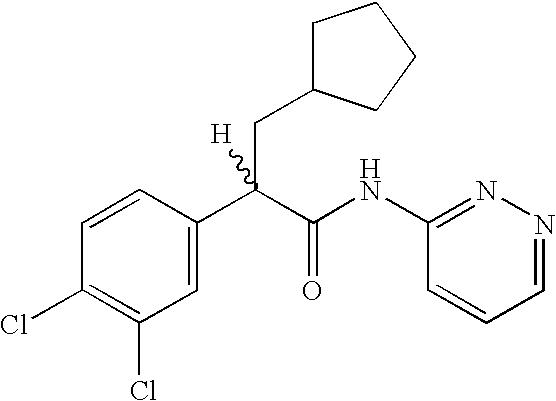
C1=C(C(C(NC2=NN=CC=C2)=O)(CC2CCCC2)[H])C=CC(Cl)=C1Cl
